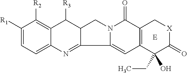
C1([R1])=CC=C2C(=C1[R2])C([R3])C1C(=N2)C2=CC3=C(C(=O)N2C1)C[X]C(=O)C3(O)CC
